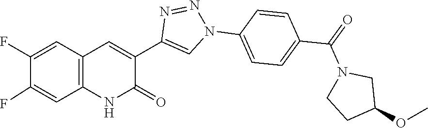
C1=C(F)C(F)=CC2=C1NC(=O)C(C1=CN(C3=CC=C(C(=O)N4CCC(OC)C4)C=C3)N=N1)=C2
